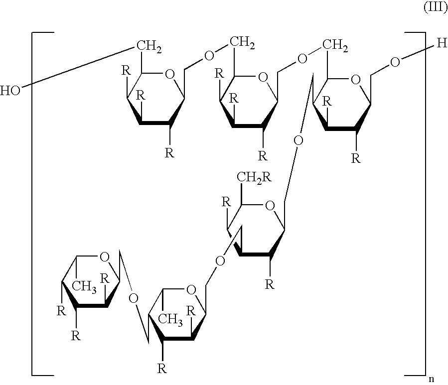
C1([R])C([R])C(COCC2OC(COCC3OC(CO[H])C([R])C([R])C3COCC3C([R])C(COCC4C([R])C([R])C(COCC5C([R])C([R])C([R])C(C)O5)C(C)O4)C([R])C([CH2R])O3)C([R])C([R])C2[R])OC(CO)C1[R]
